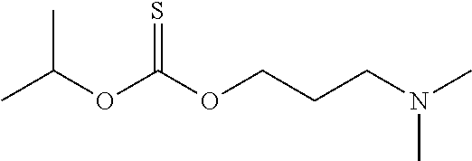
CC(OC(OCCCN(C)C)=S)C
